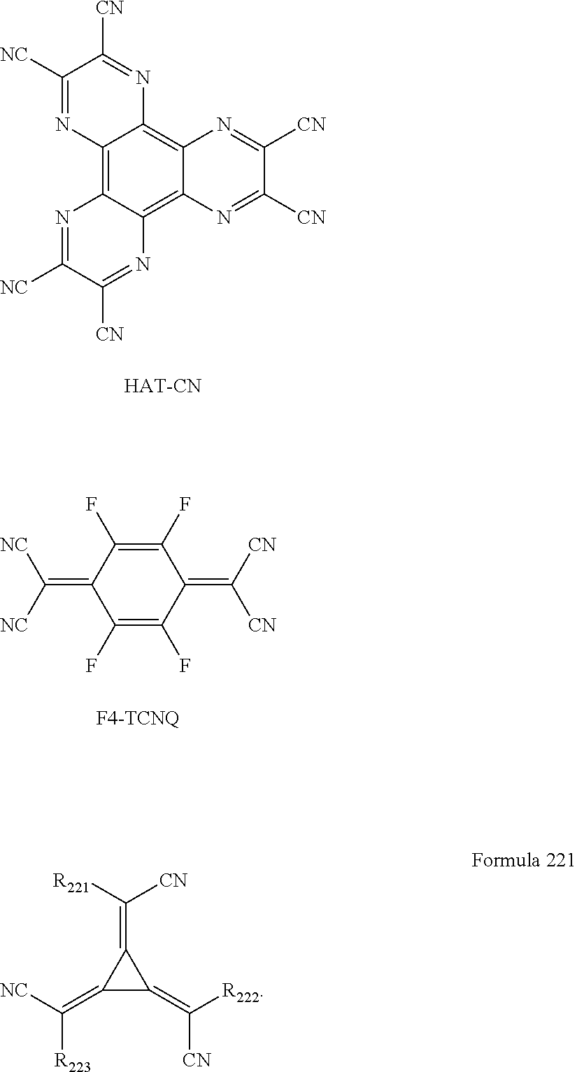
C12=C3C(=C4C(=C1N=C([CN])C([NC])=N2)N=C([CN])C([CN])=N4)N=C([CN])C([NC])=N3.C1(F)=C(F)C(=C([NC])[NC])C(F)=C(F)C1=C([CN])[CN].C1(=C([NC])[R223])C(=C([R222])[CN])C1=C([R221])[CN]
